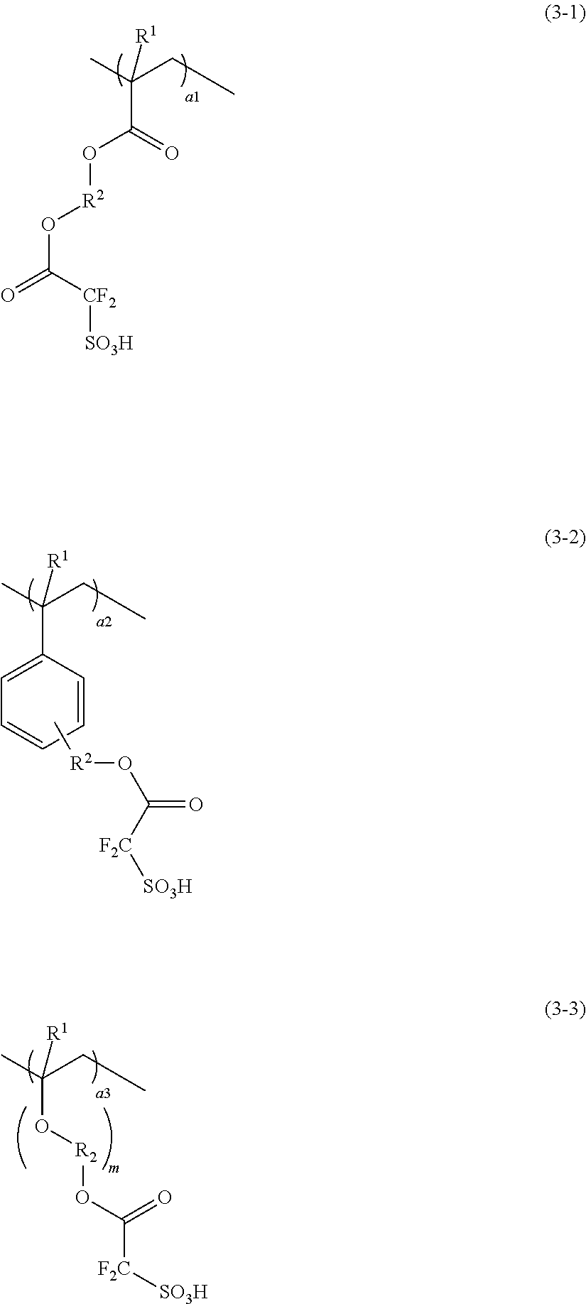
O=C(O[R2]OC(=O)[CF2][SO3H])C(C)(CC)[R1].C1(C(C)(CC)[R1])=CC=CC=C1.C[R2]OC(=O)[F2C][SO3H].O(C(C)(CC)[R1])[R2]OC([F2C][SO3H])=O
